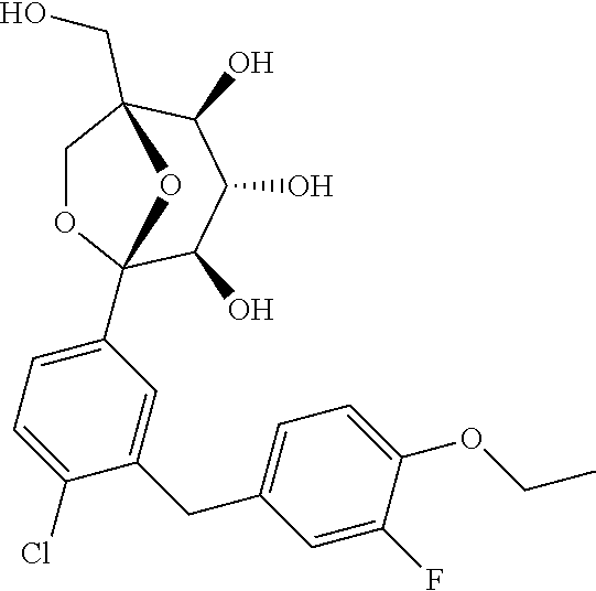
C1OC2(C3=CC=C(Cl)C(CC4=CC=C(OCC)C(F)=C4)=C3)C(O)C(O)C(O)C1(CO)O2
